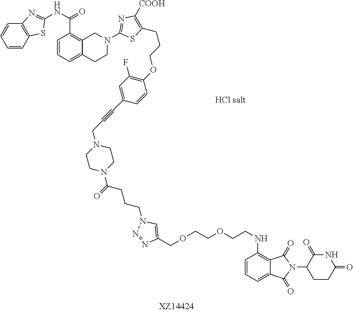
C1=CC=C2C(=C1NCCOCCOCC1=CN(CCCC(N3CCN(CC#CC4=CC(F)=C(OCCCC5=C([COOH])N=C(N6CCC7=CC=CC(C(NC8=NC9=C(C=CC=C9)S8)=O)=C7C6)S5)C=C4)CC3)=O)N=N1)C(=O)N(C1C(=O)NC(=O)CC1)C2=O.[HCl salt]
